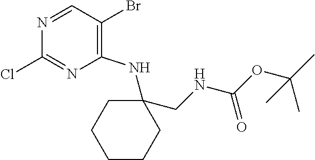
C1(CNC(OC(C)(C)C)=O)(NC2=C(Br)C=NC(Cl)=N2)CCCCC1
